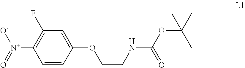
C1=CC(OCCNC(OC(C)(C)C)=O)=CC(F)=C1[N+](=O)[O-]
